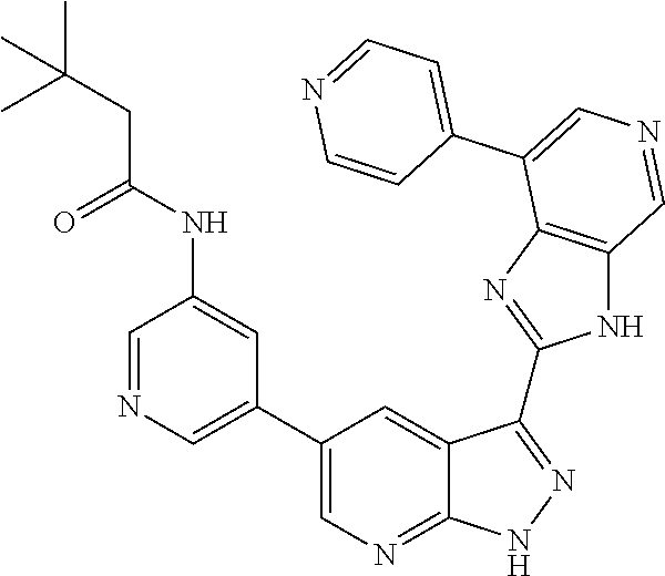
C1=NC=C(C2=CN=C3C(=C2)C(C2=NC4=C(N2)C=NC=C4C2=CC=NC=C2)=NN3)C=C1NC(CC(C)(C)C)=O
